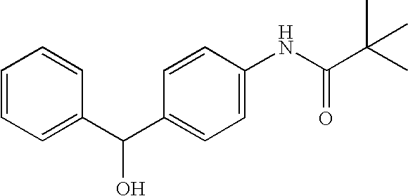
C1=CC=C(C(C2=CC=C(NC(C(C)(C)C)=O)C=C2)O)C=C1
